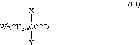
[X][W1(CH2)nCCOD][Y]
